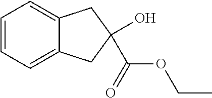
C1=CC=C2C(=C1)CC(O)(C(=O)OCC)C2
